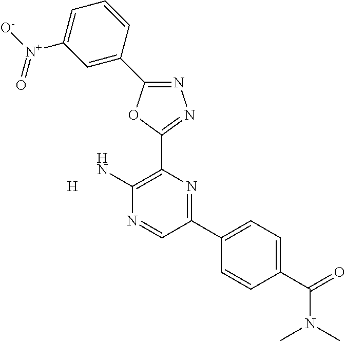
[H].C1(N)=C(C2=NN=C(C3=CC([N+]([O-])=O)=CC=C3)O2)N=C(C2=CC=C(C(=O)N(C)C)C=C2)C=N1
